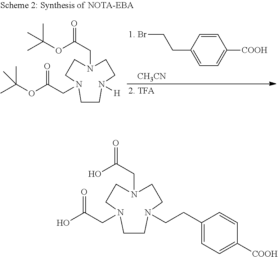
N1(CC(O)=O)CCN(CC(O)=O)CCN(CCC2=CC=C([COOH])C=C2)CC1.N1(CC(OC(C)(C)C)=O)CCN(CC(OC(C)(C)C)=O)CCN([H])CC1.C1=C(CCBr)C=CC([COOH])=C1.[CH3CN]
